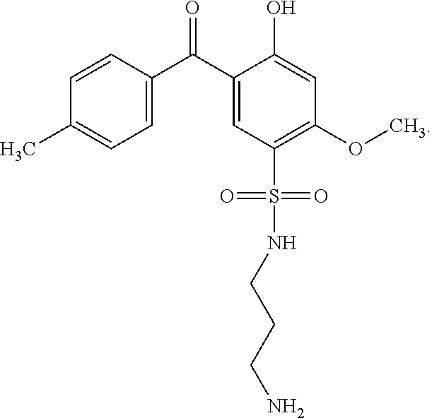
C1=C(C(=O)C2=CC(S(NCCCN)(=O)=O)=C(OC)C=C2O)C=CC(C)=C1
